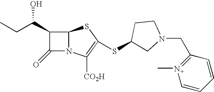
C1(C(CC)O)C(=O)N2C1SC(SC1CN(CC3=N(C)C=CC=C3)CC1)=C2[CO2H]
